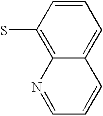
C1=CC(S)=C2C(=C1)C=CC=N2
